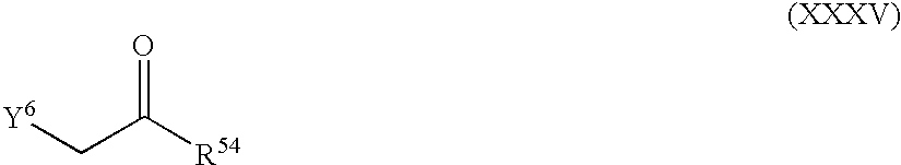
[Y6]CC([R54])=O
